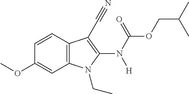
C1=CC2=C(C=C1OC)N(CC)C(N([H])C(OCC(C)C)=O)=C2C#N
